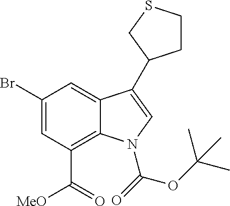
C1(Br)=CC(C(=O)[MeO])=C2C(=C1)C(C1CCSC1)=CN2C(OC(C)(C)C)=O
